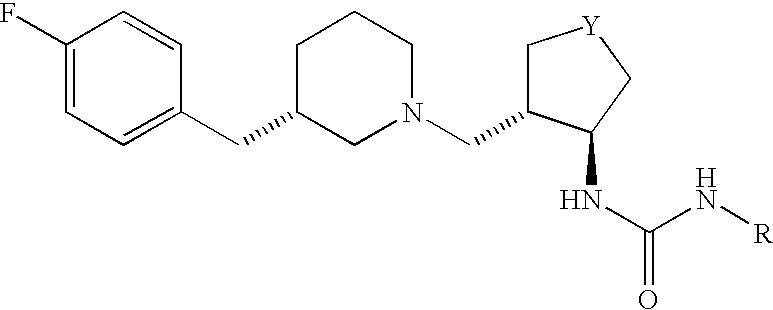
C1(F)=CC=C(CC2CN(CC3C[Y]CC3NC(=O)N[R])CCC2)C=C1
